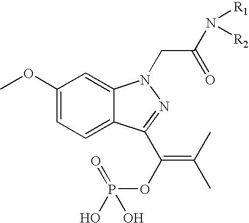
C1(OC)=CC=C2C(=C1)N(CC(N([R1])[R2])=O)N=C2C(OP(=O)(O)O)=C(C)C
